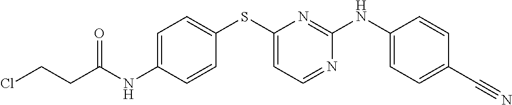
C1(NC(CCCl)=O)=CC=C(SC2=CC=NC(NC3=CC=C(C#N)C=C3)=N2)C=C1
